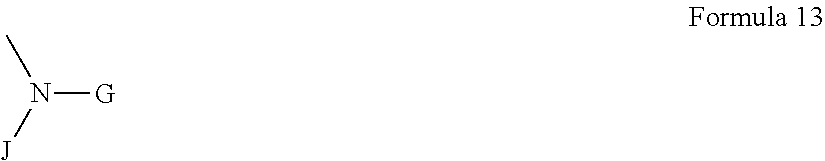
CN([J])[G]
